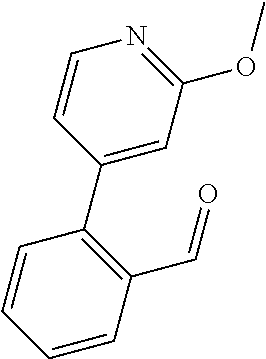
C1=CC(C=O)=C(C2=CC(OC)=NC=C2)C=C1
